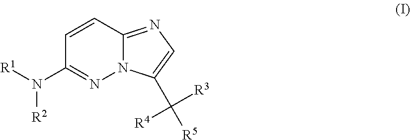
C1=CC2=NC=C(C([R5])([R3])[R4])N2N=C1N([R2])[R1]
